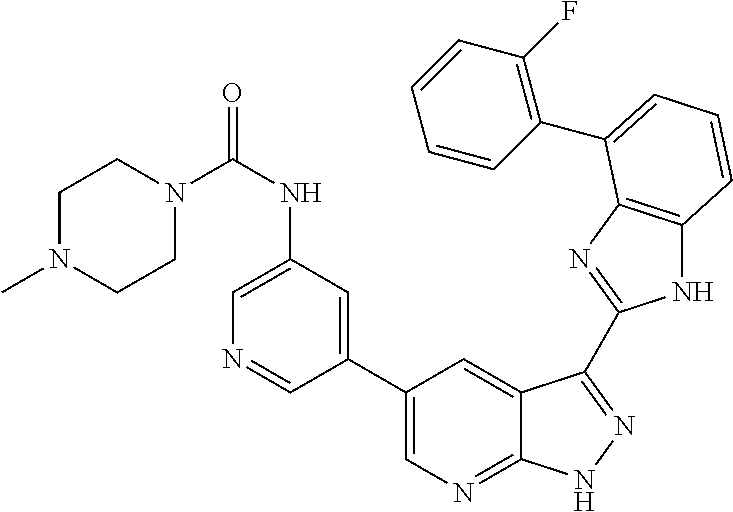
C1(C2=CN=C3C(=C2)C(C2=NC4=C(N2)C=CC=C4C2=C(F)C=CC=C2)=NN3)=CC(NC(N2CCN(C)CC2)=O)=CN=C1
